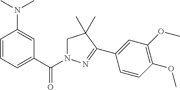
C1=CC=C(C(N2CC(C)(C)C(C3=CC(OC)=C(OC)C=C3)=N2)=O)C=C1N(C)C
